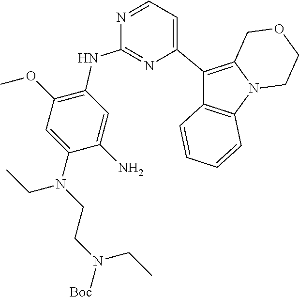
C1(C2=CC=NC(NC3=C(OC)C=C(N(CCN(CC)[Boc])CC)C(N)=C3)=N2)=C2N(C3=C1C=CC=C3)CCOC2
